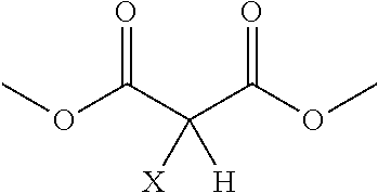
COC(C(C(OC)=O)([X])[H])=O
